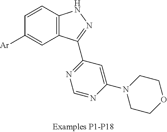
C1=CC2=C(C=C1[Ar])C(C1=NC=NC(N3CCOCC3)=C1)=NN2
